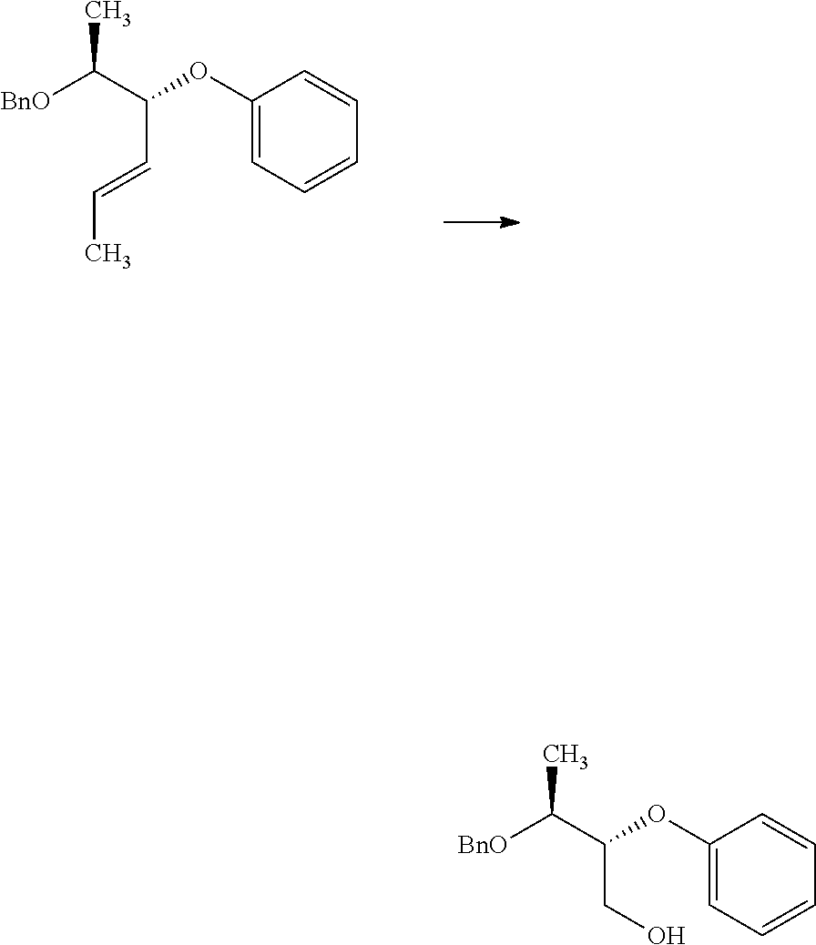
C1(OC(C=CC)C([BnO])C)=CC=CC=C1.C1(OC(CO)C([BnO])C)=CC=CC=C1
